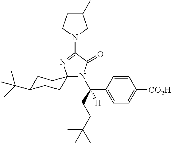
N1(C2=NC3(N(C(CCC(C)(C)C)(C4=CC=C([CO2H])C=C4)[H])C2=O)CCC(C(C)(C)C)CC3)CC(C)CC1
